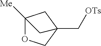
C12([Me])OCC(C[OTs])(C1)C2
